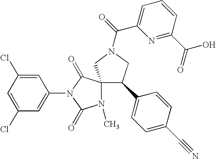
ClC1=CC(N2C(=O)C3(CN(C(=O)C4=CC=CC(C(O)=O)=N4)CC3C3=CC=C(C#N)C=C3)N(C)C2=O)=CC(Cl)=C1
